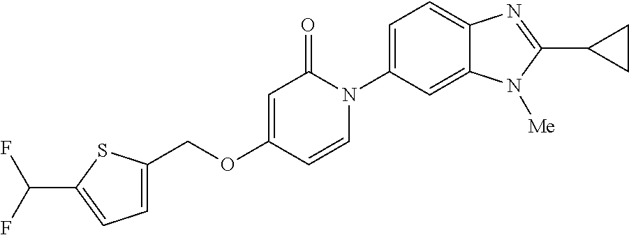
C(OC1=CC(=O)N(C2=CC=C3C(=C2)N([Me])C(C2CC2)=N3)C=C1)C1=CC=C(C(F)F)S1
